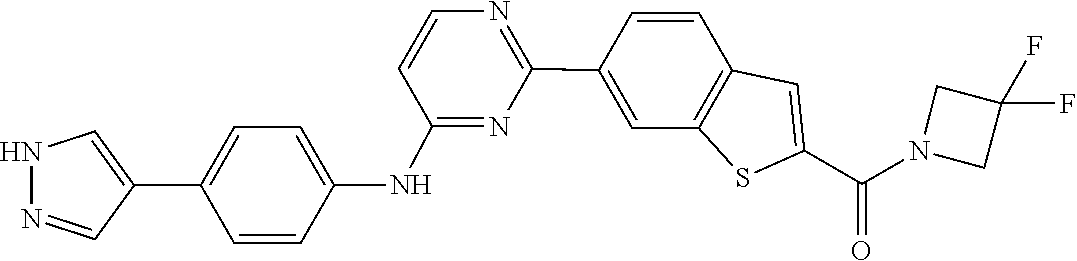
N1(C(C2=CC3=C(S2)C=C(C2=NC=CC(NC4=CC=C(C5=CNN=C5)C=C4)=N2)C=C3)=O)CC(F)(F)C1
